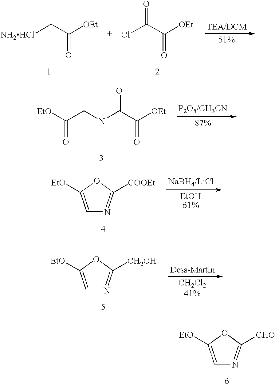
[NH2HCl]CC([OEt])=O.ClC(C([OEt])=O)=O.[EtO]C(CNC(C([OEt])=O)=O)=O.C1=C([EtO])OC([COOEt])=N1.C1=C([EtO])OC([CH2OH])=N1.C1=C([EtO])OC([CHO])=N1
